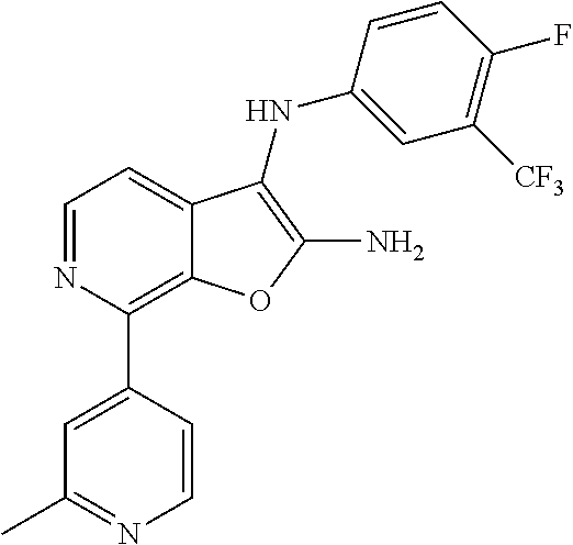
C1=NC(C2=CC(C)=NC=C2)=C2C(=C1)C(NC1=CC([CF3])=C(F)C=C1)=C(N)O2
